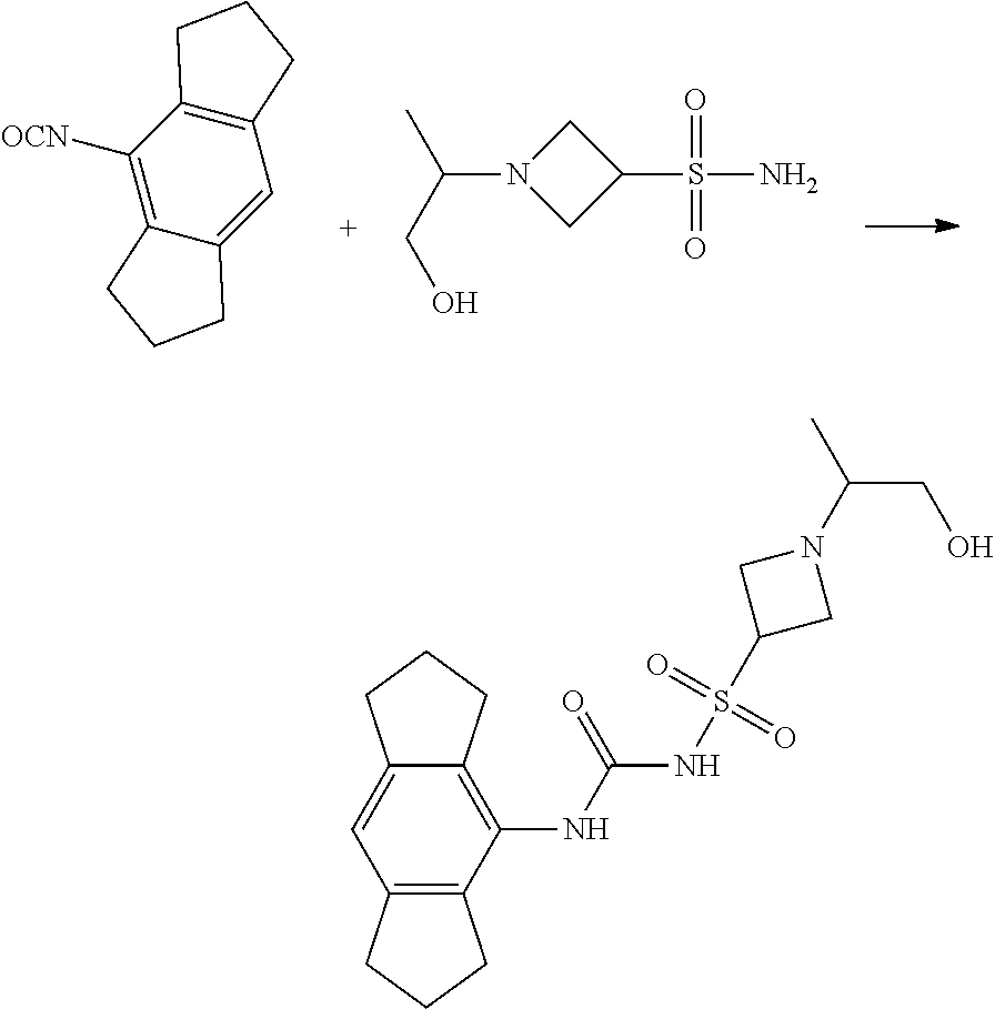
C1=C2C(=C([OCN])C3=C1CCC3)CCC2.OCC(N1CC(S(=O)(=O)N)C1)C.C12=C(NC(=O)NS(=O)(=O)C3CN(C(CO)C)C3)C3=C(C=C1CCC2)CCC3
